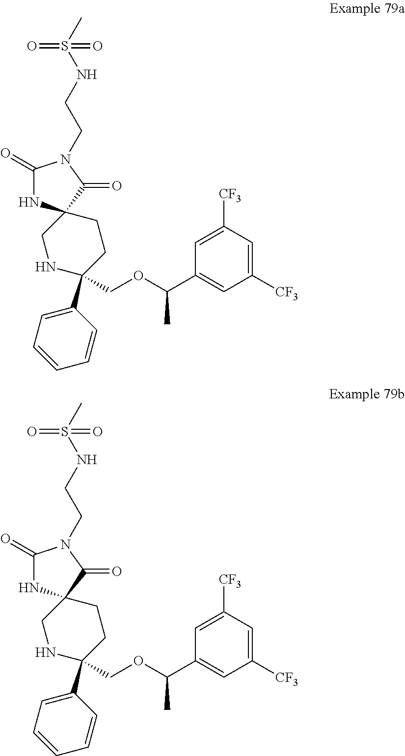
C1(=O)NC2(C(=O)N1CCNS(C)(=O)=O)CNC(C1=CC=CC=C1)(COC(C1=CC([CF3])=CC([CF3])=C1)C)CC2.C1(=O)NC2(C(=O)N1CCNS(C)(=O)=O)CNC(C1=CC=CC=C1)(COC(C1=CC([CF3])=CC([CF3])=C1)C)CC2
